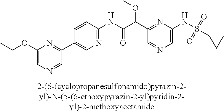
C1(NC(=O)C(C2=NC(NS(C3CC3)(=O)=O)=CN=C2)OC)=NC=C(C2=NC(OCC)=CN=C2)C=C1
